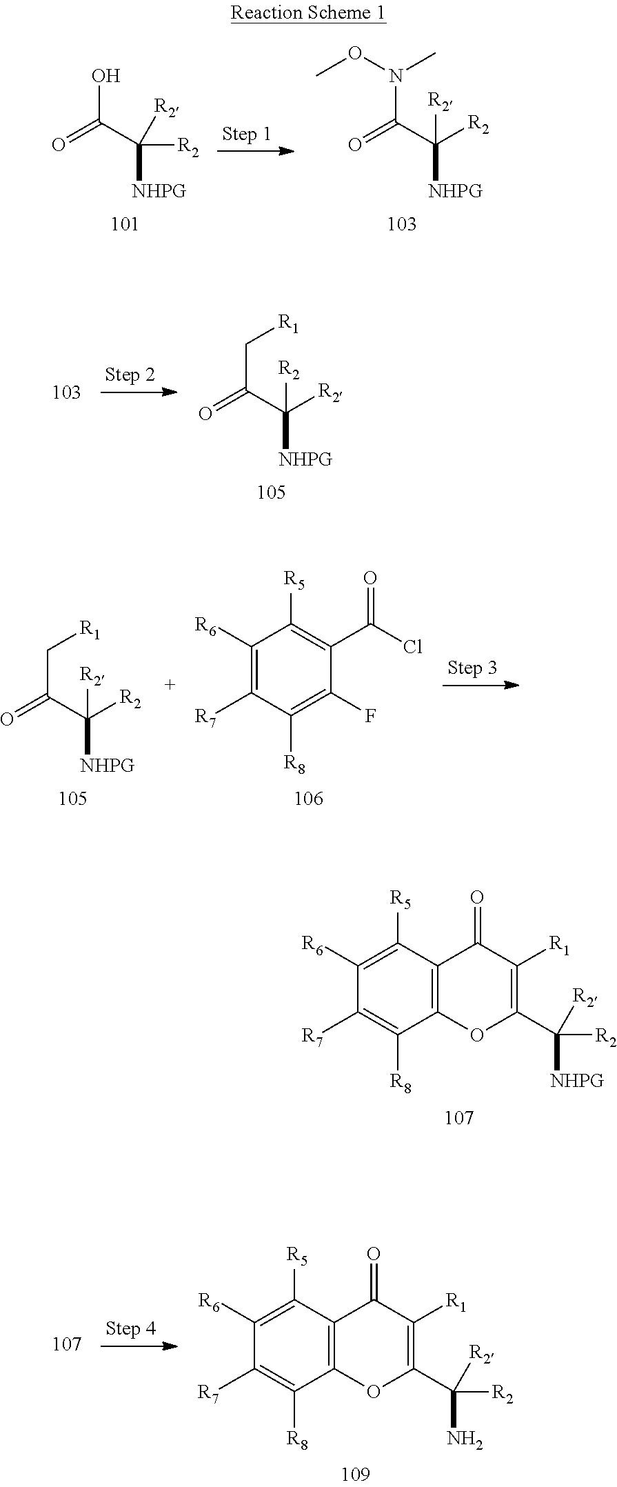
OC(C([R2])([R2])[NHPG])=O.N(C(C([R2])([R2])[NHPG])=O)(OC)C.C(C(C([R2])([R2])[NHPG])=O)[R1].C(C(C([R2])([R2])[NHPG])=O)[R1].C1([R6])=C([R7])C([R8])=C(F)C(C(Cl)=O)=C1[R5].C1([R6])=C([R5])C2=C(C([R8])=C1[R7])OC(C([R2])([NHPG])[R2])=C([R1])C2=O.C1([R6])=C([R5])C2=C(C([R8])=C1[R7])OC(C([R2])(N)[R2])=C([R1])C2=O
